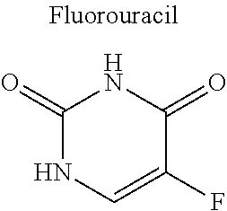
C1(=O)NC=C(F)C(=O)N1
